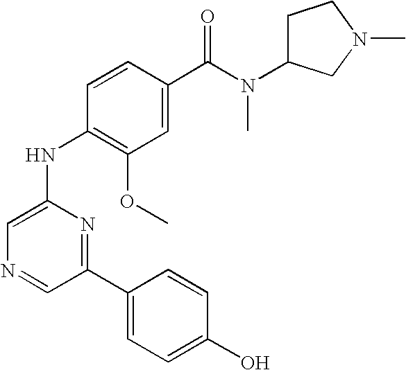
C1=CC(C(N(C2CCN(C)C2)C)=O)=CC(OC)=C1NC1=CN=CC(C2=CC=C(O)C=C2)=N1
